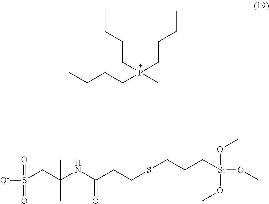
N(C(CCSCCC[Si](OC)(OC)OC)=O)C(C)(C)CS([O-])(=O)=O.C(C[P+](CCCC)(CCCC)C)CC
